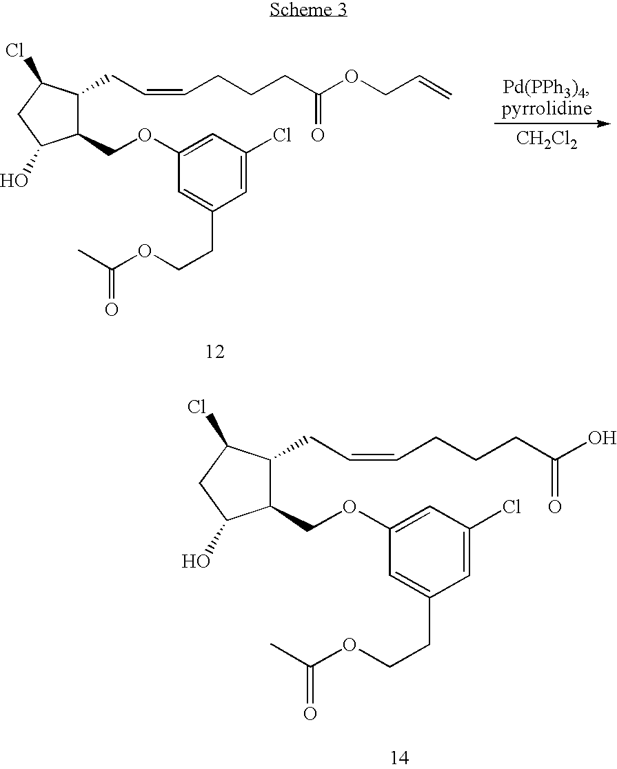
C1(COC2=CC(Cl)=CC(CCOC(C)=O)=C2)C(CC=CCCCC(OCC=C)=O)C(Cl)CC1O.[CH2Cl2].C1(COC2=CC(Cl)=CC(CCOC(C)=O)=C2)C(CC=CCCCC(O)=O)C(Cl)CC1O
